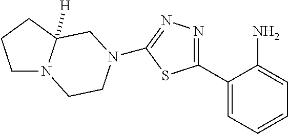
C1(C2=NN=C(N3CCN4CCCC4([H])C3)S2)=CC=CC=C1N
